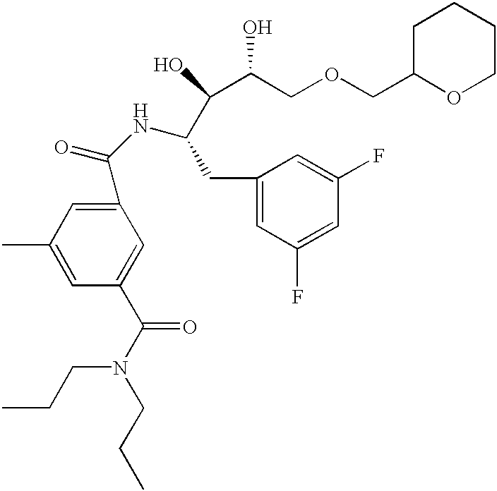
C1(C(NC(CC2=CC(F)=CC(F)=C2)C(C(O)COCC2OCCCC2)O)=O)=CC(C)=CC(C(N(CCC)CCC)=O)=C1
